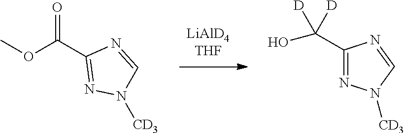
COC(C1=NN([CD3])C=N1)=O.OC([D])([D])C1=NN([CD3])C=N1
